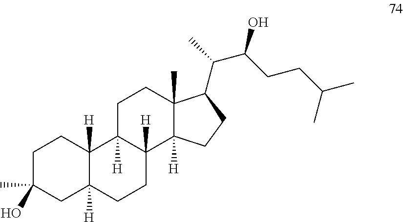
C1C(C)(O)CC2([H])C([H])(C1)C1([H])C([H])(CC2)C2([H])C(C)(CC1)C(C(C)C(CCC(C)C)O)CC2
